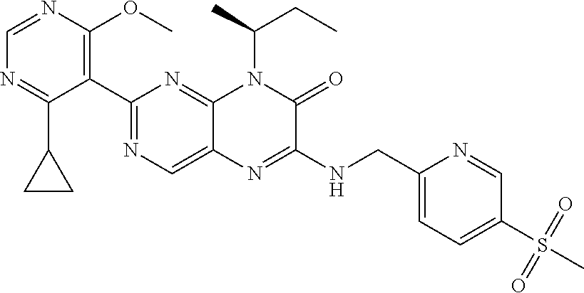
C1=NC(OC)=C(C2=NC=C3C(=N2)N(C(C)CC)C(=O)C(NCC2=CC=C(S(C)(=O)=O)C=N2)=N3)C(C2CC2)=N1
